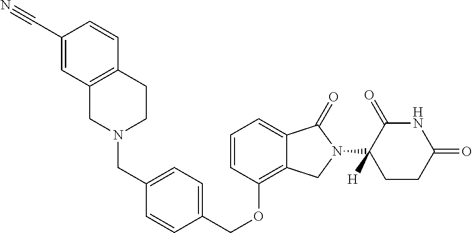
C(OC1=C2C(=CC=C1)C(=O)N(C1([H])C(=O)NC(=O)CC1)C2)C1=CC=C(CN2CCC3=C(C2)C=C(C#N)C=C3)C=C1
